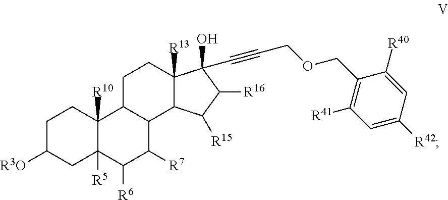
C1C([R3O])CC2([R5])C([R10])(C1)C1C(C([R7])C2[R6])C2C([R13])(CC1)C(O)(C#CCOCC1=C([R41])C=C([R42])C=C1[R40])C([R16])C2[R15]
